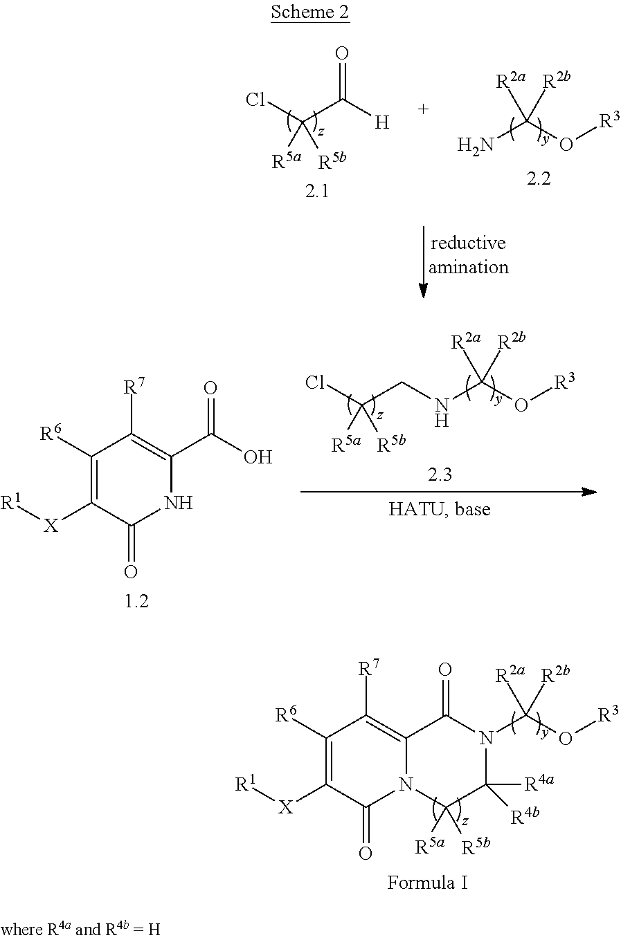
C(C([H])=O)(Cl)([R5b])[R5a].NC(O[R3])([R2b])[R2a].C(CNC(O[R3])([R2b])[R2a])(Cl)([R5b])[R5a].C1([R6])=C([X][R1])C(=O)NC(C(O)=O)=C1[R7].N1(C(O[R3])([R2b])[R2a])C([R4a])([R4b])C([R5b])([R5a])N2C(=C([R7])C([R6])=C([X][R1])C2=O)C1=O
